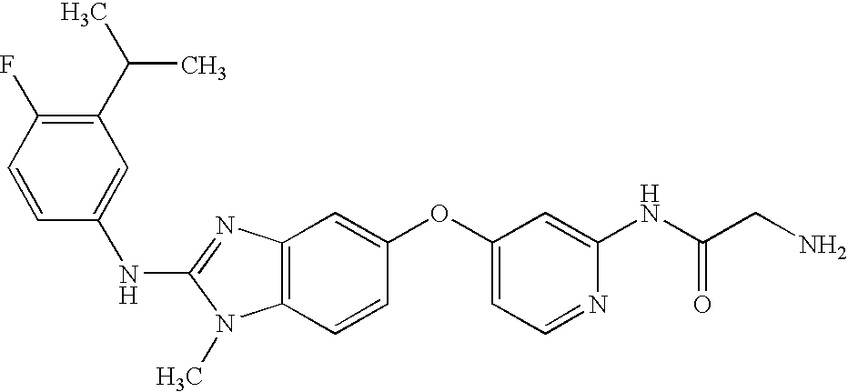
N(C1=NC2=C(N1C)C=CC(OC1=CC=NC(NC(CN)=O)=C1)=C2)C1=CC(C(C)C)=C(F)C=C1
